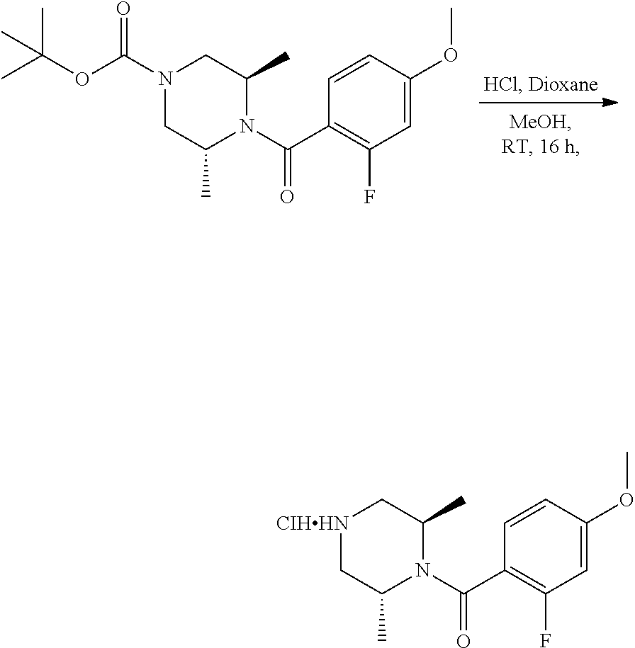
C1(C)CN(C(OC(C)(C)C)=O)CC(C)N1C(C1=C(F)C=C(OC)C=C1)=O.[CIHHN]1CC(C)N(C(C2=C(F)C=C(OC)C=C2)=O)C(C)C1
